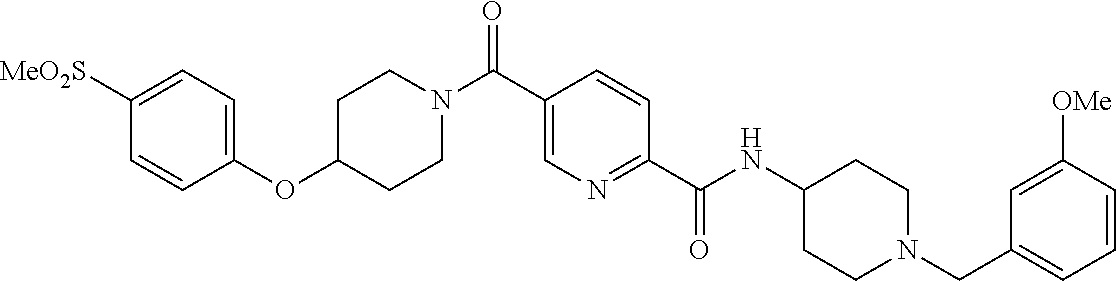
N(C(C1=NC=C(C(=O)N2CCC(OC3=CC=C([SO2Me])C=C3)CC2)C=C1)=O)C1CCN(CC2=CC=CC([OMe])=C2)CC1
